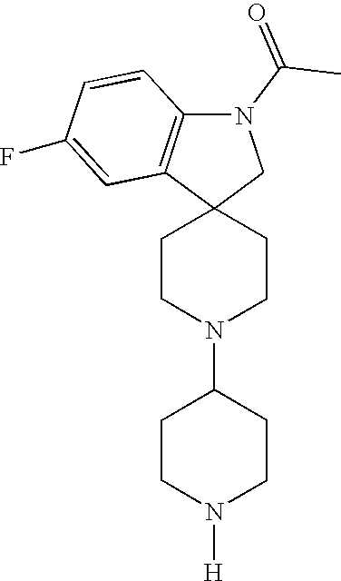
C1CN(C2CCN([H])CC2)CCC12CN(C(C)=O)C1=C2C=C(F)C=C1
